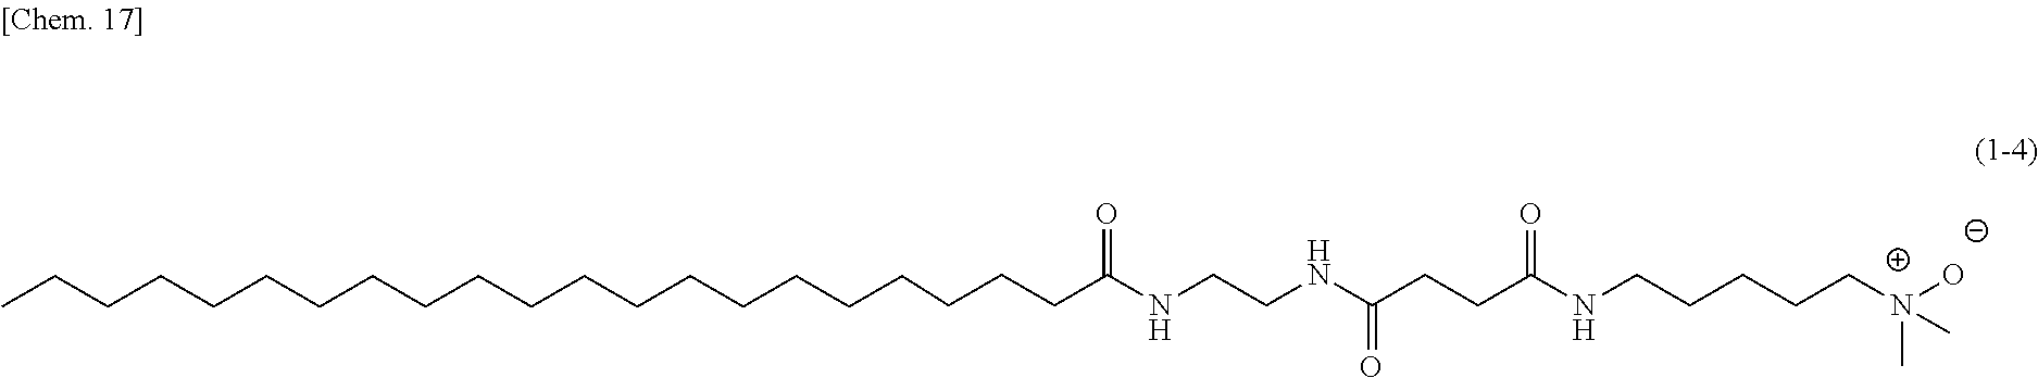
CCCCCCCCCCCCCCCCCCCCCC(NCCNC(CCC(NCCCCC[N+]([O-])(C)C)=O)=O)=O
